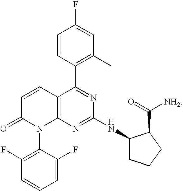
C1=CC(C2=NC(NC3CCCC3C(=O)[NH2])=NC3=C2C=CC(=O)N3C2=C(F)C=CC=C2F)=C(C)C=C1F
